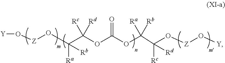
C(O[Z]O[Y])(C([Rb])(OC(OC(C(O[Z]O[Y])([Ra])[Rb])([Rc])[Rd])=O)[Ra])([Rc])[Rd]
